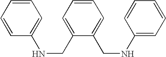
C1=CC=CC(NCC2=CC=CC=C2CNC2=CC=CC=C2)=C1
